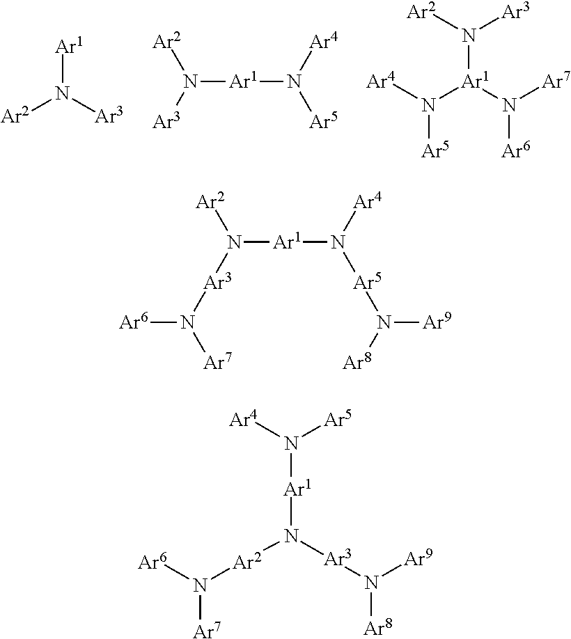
[Ar1]N([Ar3])[Ar2].N([Ar1]N([Ar4])[Ar5])([Ar3])[Ar2].[Ar1](N([Ar3])[Ar2])(N([Ar5])[Ar4])N([Ar6])[Ar7].N([Ar1]N([Ar4])[Ar5]N([Ar8])[Ar9])([Ar3]N([Ar7])[Ar6])[Ar2].[Ar1](N([Ar5])[Ar4])N([Ar2]N([Ar7])[Ar6])[Ar3]N([Ar8])[Ar9]
